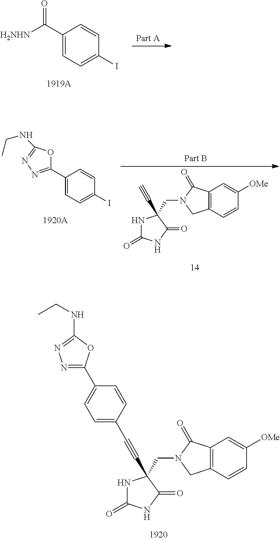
C1(C([H2NHN])=O)=CC=C(I)C=C1.C1(C2=NN=C(NCC)O2)=CC=C(I)C=C1.N1C(=O)NC(=O)C1(CN1CC2=C(C1=O)C=C([OMe])C=C2)C#C.N1C(=O)NC(=O)C1(CN1CC2=C(C1=O)C=C([OMe])C=C2)C#CC1=CC=C(C2=NN=C(NCC)O2)C=C1
